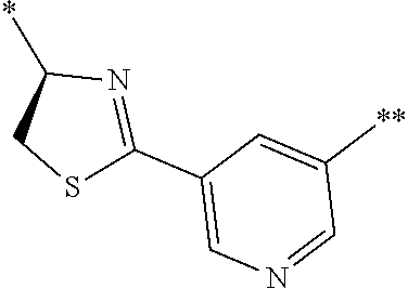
C1(*)CSC(C2=CN=CC([**])=C2)=N1
